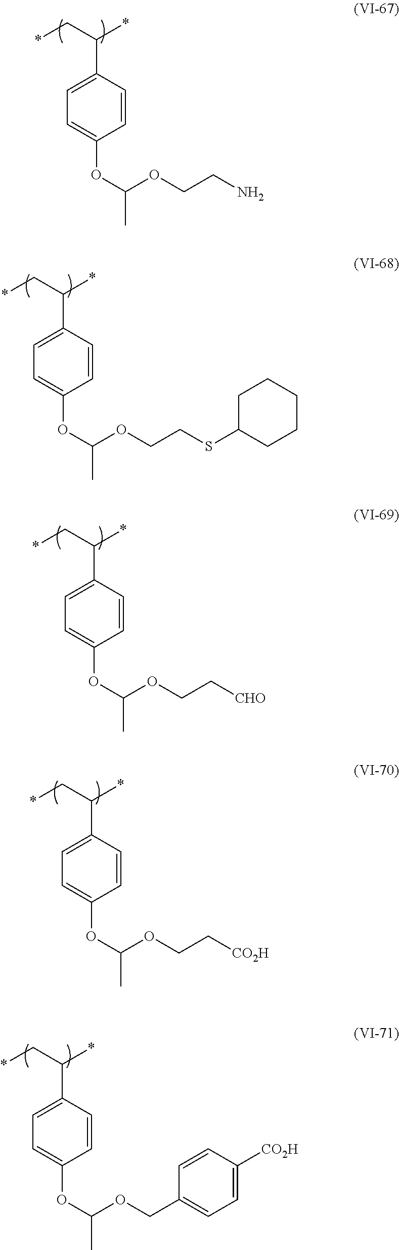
*CC(*)C1=CC=C(OC(C)OCCN)C=C1.*CC(*)C1=CC=C(OC(C)OCCSC2CCCCC2)C=C1.*CC(*)C1=CC=C(OC(C)OCC[CHO])C=C1.*CC(*)C1=CC=C(OC(C)OCC[CO2H])C=C1.*CC(*)C1=CC=C(OC(C)OCC2=CC=C([CO2H])C=C2)C=C1
